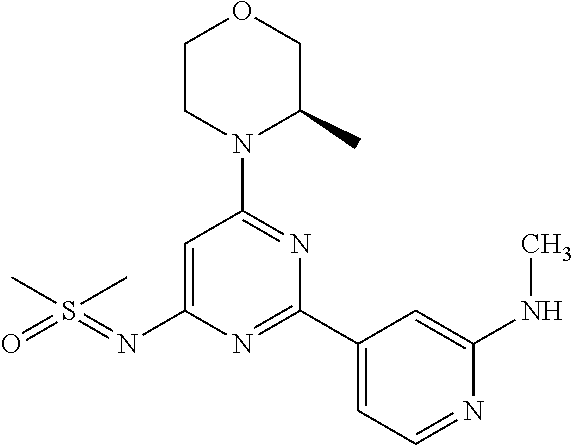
C1CN(C2=NC(C3=CC=NC(NC)=C3)=NC(N=S(=O)(C)C)=C2)C(C)CO1
